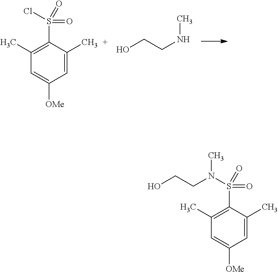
C1=C(C)C(S(Cl)(=O)=O)=C(C)C=C1[OMe].OCCNC.C1=C(C)C(S(N(CCO)C)(=O)=O)=C(C)C=C1[OMe]
